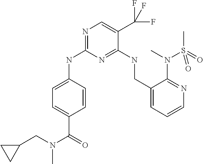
C1=C(C(N(CC2CC2)C)=O)C=CC(NC2=NC=C(C(F)(F)F)C(NCC3=CC=CN=C3N(C)S(C)(=O)=O)=N2)=C1
